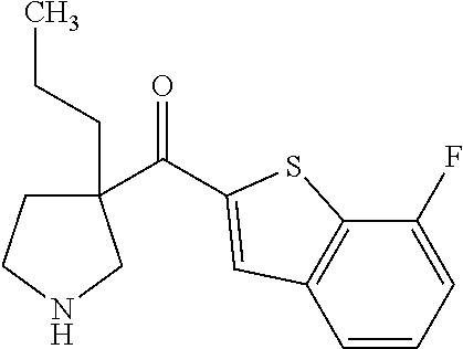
C1(C(=O)C2=CC3=C(C(F)=CC=C3)S2)(CCC)CCNC1
